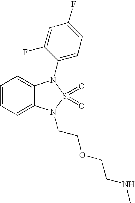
C1=CC=C2C(=C1)N(C1=CC=C(F)C=C1F)S(=O)(=O)N2CCOCCNC
